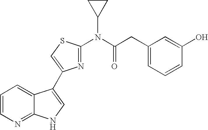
C1=CN=C2C(=C1)C(C1=CSC(N(C(CC3=CC=CC(O)=C3)=O)C3CC3)=N1)=CN2
